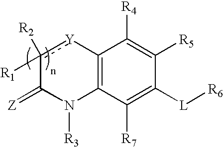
C12=C(C([R7])=C([L][R6])C([R5])=C1[R4])N([R3])C(=[Z])c([R2])([R1])[Y]2
